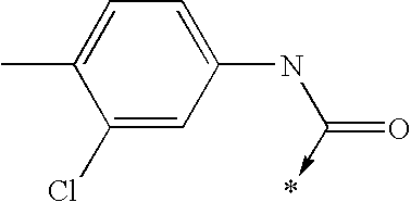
C1(Cl)=CC(NC(=O)->*)=CC=C1C
